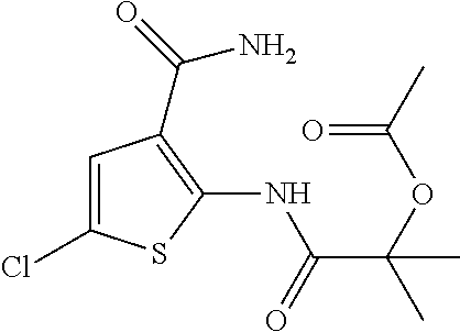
C1=C(Cl)SC(NC(C(OC(=O)C)(C)C)=O)=C1C(=O)N
